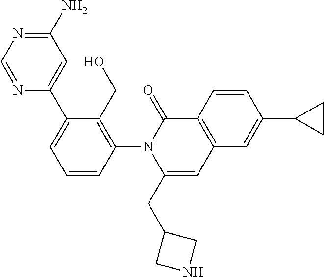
C1=CC(N2C(CC3CNC3)=CC3=C(C2=O)C=CC(C2CC2)=C3)=C(CO)C(C2=CC(N)=NC=N2)=C1
